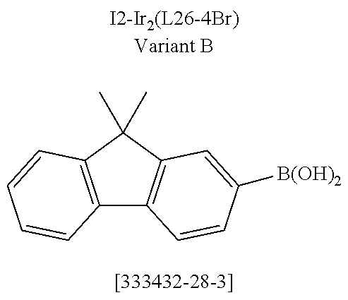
C12=C(C(C)(C)C3=C1C=CC([B(OH)2])=C3)C=CC=C2
